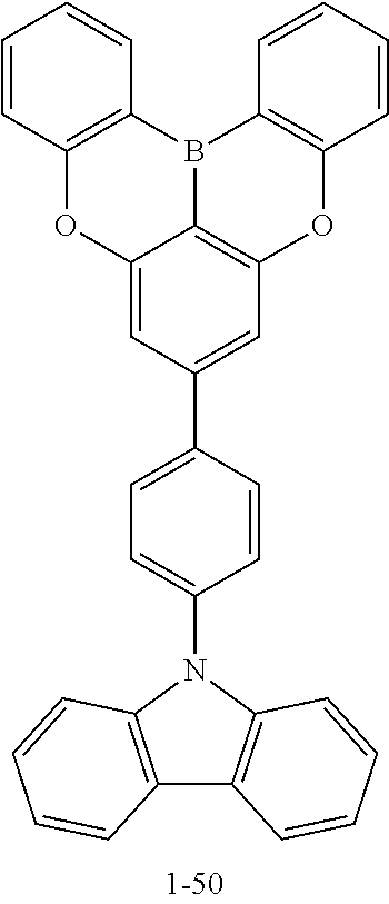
C12=CC(C3=CC=C(N4C5=C(C6=C4C=CC=C6)C=CC=C5)C=C3)=CC3=C1B(C1=C(O3)C=CC=C1)C1=C(O2)C=CC=C1
